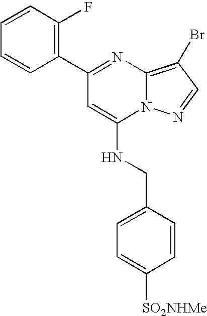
C1=CC(F)=C(C2=NC3=C(Br)C=NN3C(NCC3=CC=C([SO2NHMe])C=C3)=C2)C=C1
